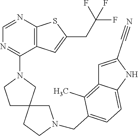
C1=NC2=C(C(N3CC4(CC3)CN(CC3=CC=C5NC(C#N)=CC5=C3C)CC4)=N1)C=C(CC(F)(F)F)S2
